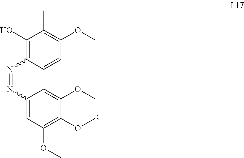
C1(O)=C(N=NC2=CC(OC)=C(OC)C(OC)=C2)C=CC(OC)=C1C
